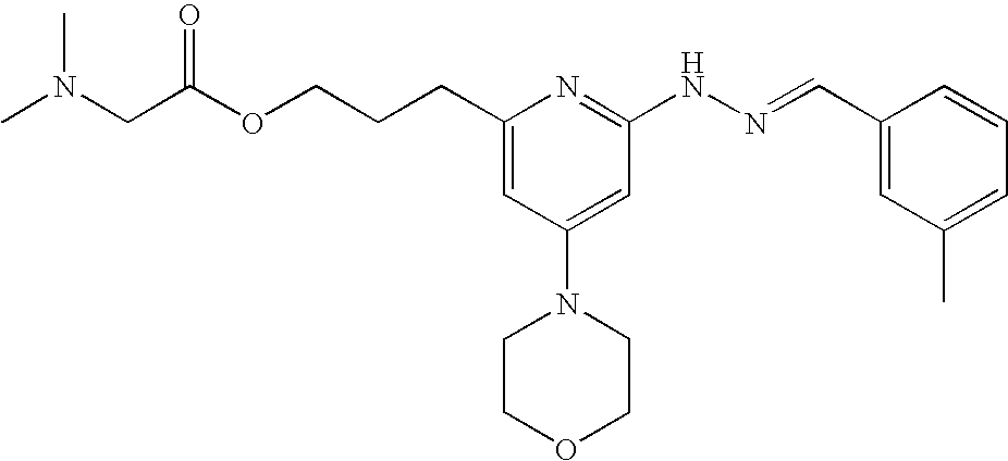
O(CCCC1=CC(N2CCOCC2)=CC(NN=CC2=CC(C)=CC=C2)=N1)C(CN(C)C)=O
